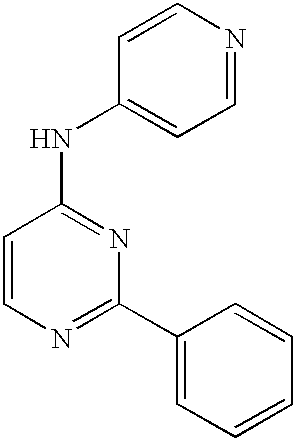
C1=CC(NC2=CC=NC=C2)=NC(C2=CC=CC=C2)=N1
